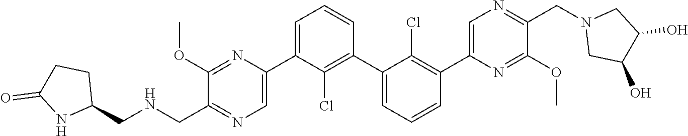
C1(OC)=NC(C2=CC=CC(C3=CC=CC(C4=CN=C(CN5CC(O)C(O)C5)C(OC)=N4)=C3Cl)=C2Cl)=CN=C1C[HN]CC1CCC(=O)N1
